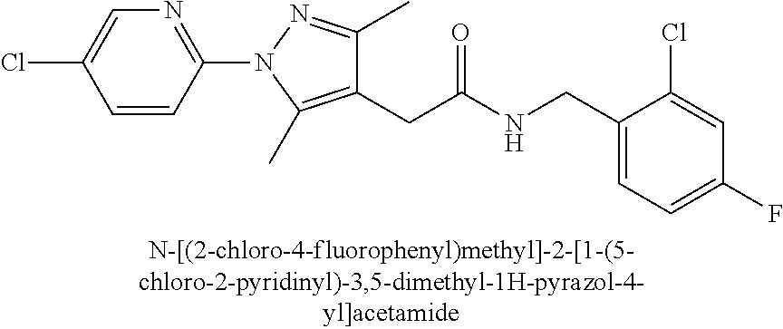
C1=C(F)C=C(Cl)C(CNC(CC2=C(C)N(C3=NC=C(Cl)C=C3)N=C2C)=O)=C1
